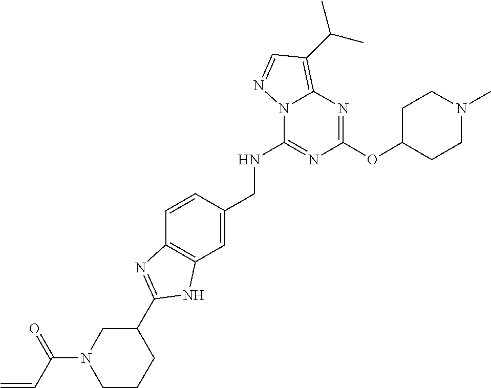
N12C(NCC3=CC4=C(C=C3)N=C(C3CN(C(=O)C=C)CCC3)N4)=NC(OC3CCN(C)CC3)=NC1=C(C(C)C)C=N2
